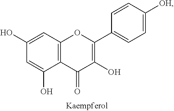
C1(O)=CC2=C(C(O)=C1)C(=O)C(O)=C(C1=CC=C([OH])C=C1)O2
